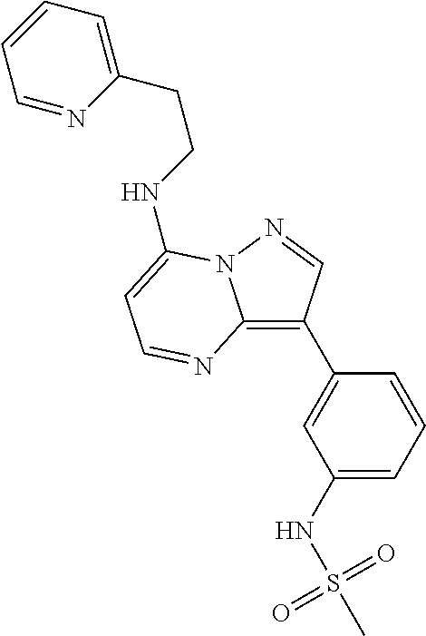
C12=C(C3=CC(NS(C)(=O)=O)=CC=C3)C=NN1C(NCCC1=CC=CC=N1)=CC=N2
